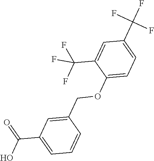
C1(OCC2=CC(C(O)=O)=CC=C2)=CC=C(C(F)(F)F)C=C1C(F)(F)F
